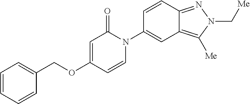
C(OC1=CC(=O)N(C2=CC3=C([Me])N(C[Me])N=C3C=C2)C=C1)C1=CC=CC=C1
